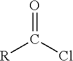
O=C(Cl)[R]
